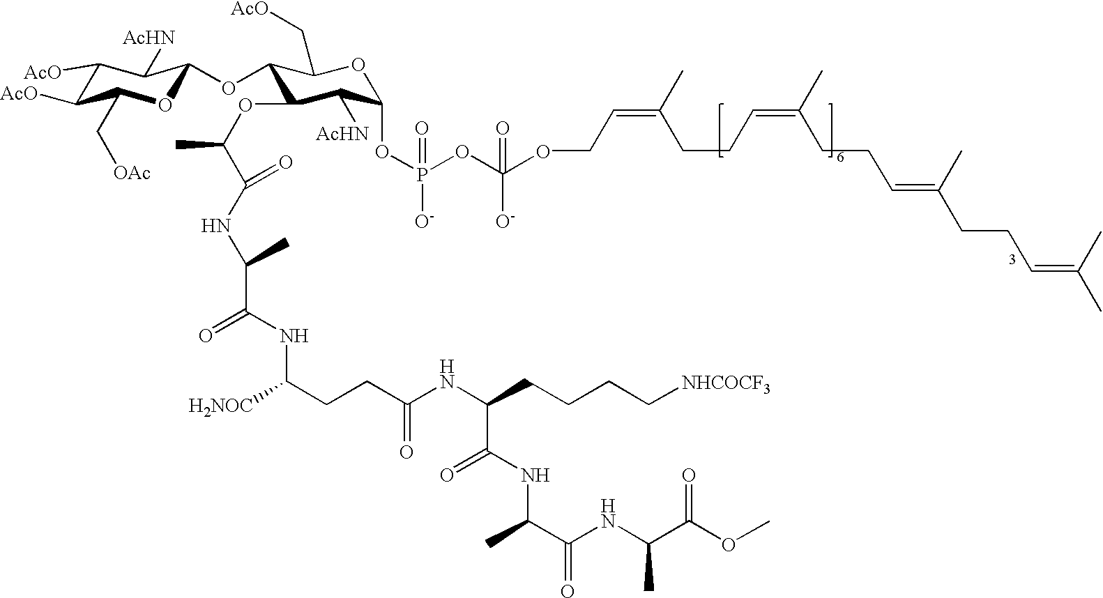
C1([AcO])C([AcO])C(C[OAc])OC(OC2C(OC(C)C(NC(C(NC([H2NOC])CCC(NC(CCCC[NHCOCF3])C(NC(C)C(NC(C(OC)=O)C)=O)=O)=O)=O)C)=O)C([AcHN])C(OP(OC(OCC=C(C)CCC=C(C)CCC=C(CCC=C(C)C)C)([O-])=O)(=O)[O-])OC2C[AcO])C1[AcHN]
